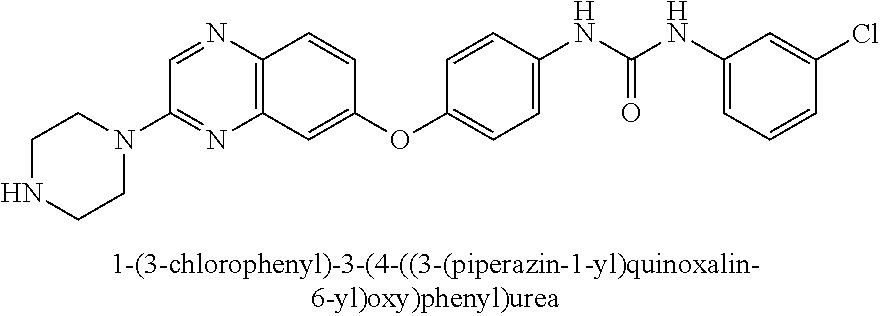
C12=C(N=CC(N3CCNCC3)=N1)C=CC(OC1=CC=C(NC(NC3=CC=CC(Cl)=C3)=O)C=C1)=C2
